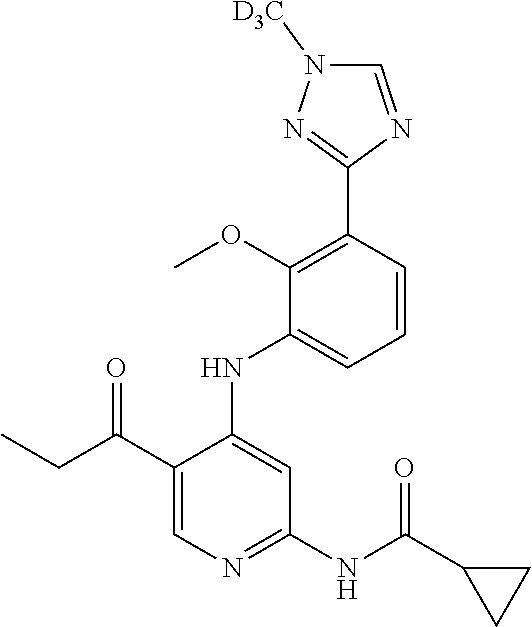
C1=CC(C2=NN([D3C])C=N2)=C(OC)C(NC2=CC(NC(=O)C3CC3)=NC=C2C(CC)=O)=C1
